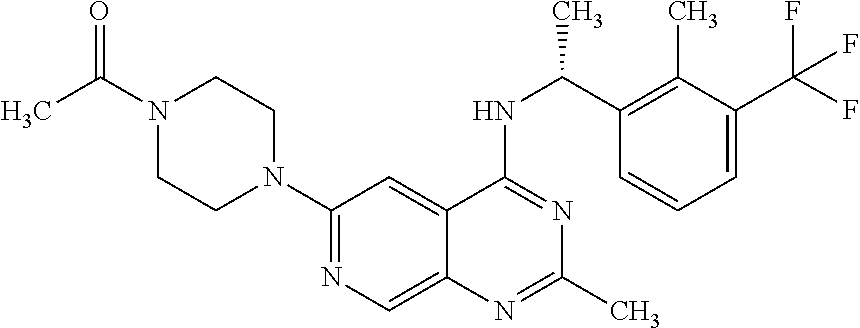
N1=C(NC(C2=C(C)C(C(F)(F)F)=CC=C2)C)C2=CC(N3CCN(C(C)=O)CC3)=NC=C2N=C1C
